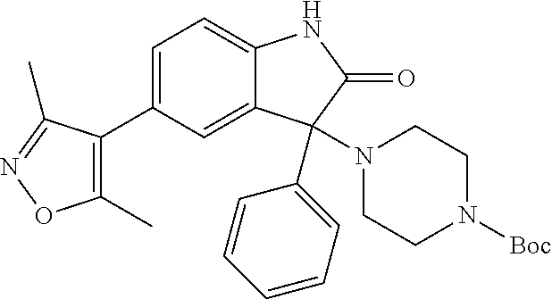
C1=C(C2=C(C)ON=C2C)C=C2C(=C1)NC(=O)C2(N1CCN([Boc])CC1)C1=CC=CC=C1
